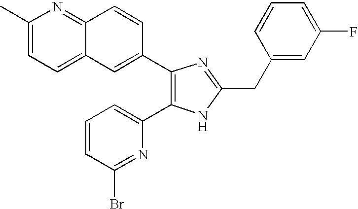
C1(C)=CC=C2C(=N1)C=CC(C1=C(C3=CC=CC(Br)=N3)NC(CC3=CC(F)=CC=C3)=N1)=C2
